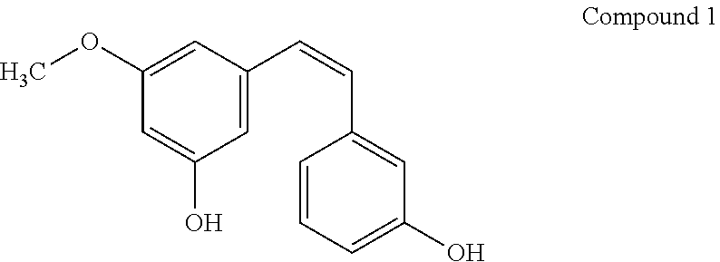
C1(OC)=CC(C=CC2=CC(O)=CC=C2)=CC(O)=C1
